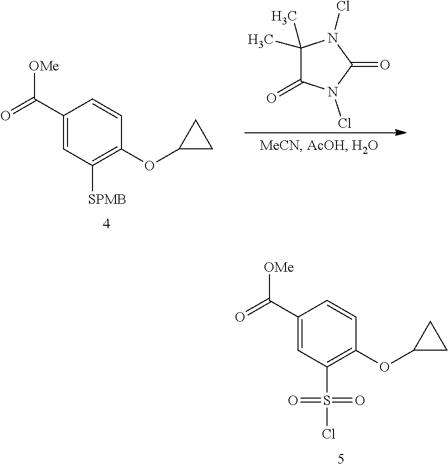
C1(C(=O)[OMe])=CC(S(Cl)(=O)=O)=C(OC2CC2)C=C1.C1(C(=O)[OMe])=CC([SPMB])=C(OC2CC2)C=C1.C1(C)(C)C(=O)N(Cl)C(=O)N1Cl
